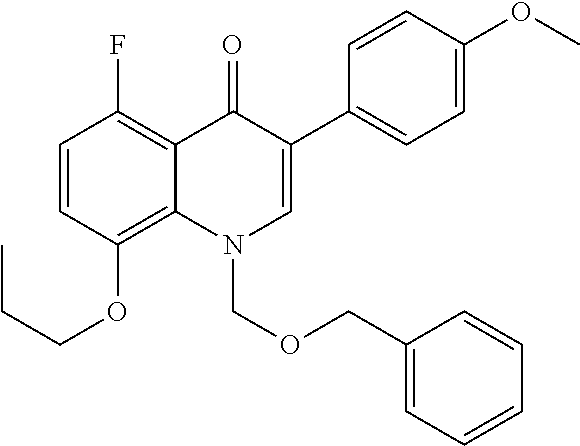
C1=CC(OCCC)=C2C(=C1F)C(=O)C(C1=CC=C(OC)C=C1)=CN2COCC1=CC=CC=C1
